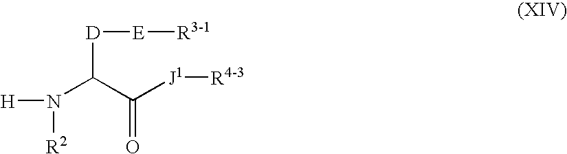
N(C(C([J1][R4-3])=O)[D][E][R3-1])([R2])[H]
